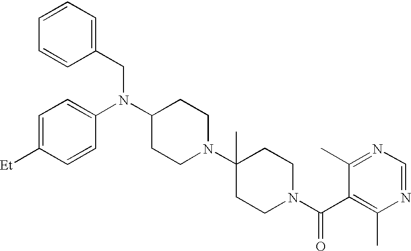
C1=CC(CN(C2CCN(C3(C)CCN(C(C4=C(C)N=CN=C4C)=O)CC3)CC2)C2=CC=C([Et])C=C2)=CC=C1
